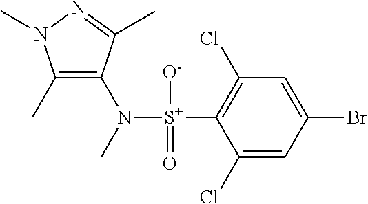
C1(C)=C(N([S+](C2=C(Cl)C=C(Br)C=C2Cl)([O-])=O)C)C(C)=NN1C
